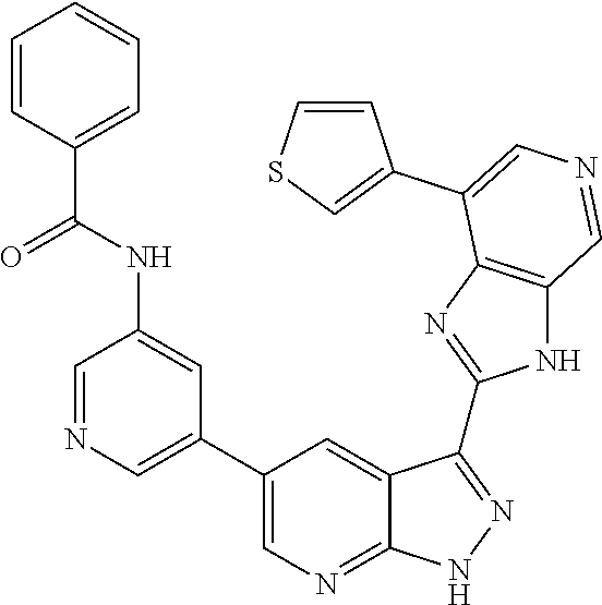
C1=NC=C(C2=CN=C3C(=C2)C(C2=NC4=C(N2)C=NC=C4C2=CSC=C2)=NN3)C=C1NC(C1=CC=CC=C1)=O
